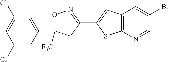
C1(Cl)=CC(C2([F3C])ON=C(C3=CC4=C(S3)N=CC(Br)=C4)C2)=CC(Cl)=C1
